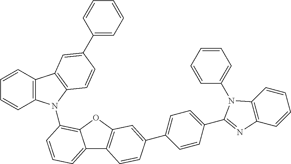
C1=CC2=C(C=C1)N(C1=C3C(=CC=C1)C1=C(O3)C=C(C3=CC=C(C4=NC5=C(C=CC=C5)N4C4=CC=CC=C4)C=C3)C=C1)C1=C2C=C(C2=CC=CC=C2)C=C1
